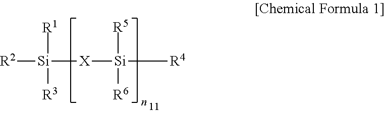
[R2][Si]([R1])([R3])[X][Si]([R5])([R6])[R4]
